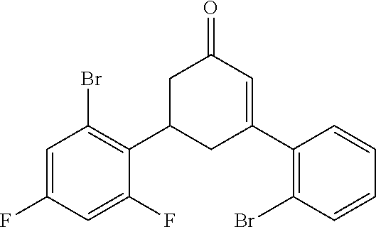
C1(F)=CC(Br)=C(C2CC(C3=C(Br)C=CC=C3)=CC(=O)C2)C(F)=C1
